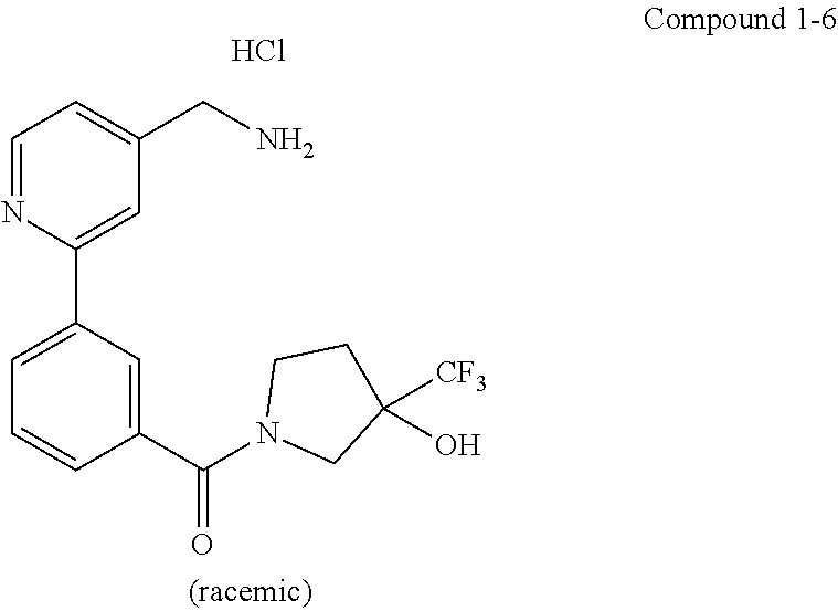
C1=NC(C2=CC=CC(C(N3CC([CF3])(O)CC3)=O)=C2)=CC(CN)=C1.Cl
